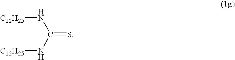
N(C(=S)N[C12H25])[C12H25]
